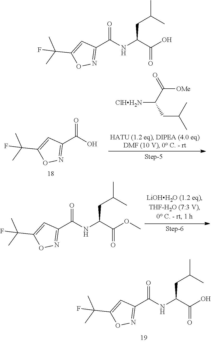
FC(C)(C)C1=CC(C(=O)NC(C(=O)O)CC(C)C)=NO1.C(O)(=O)C1=NOC(C(C)(C)F)=C1.[ClHH2N]C(C([OMe])=O)CC(C)C.FC(C)(C)C1=CC(C(=O)NC(C(=O)OC)CC(C)C)=NO1.FC(C)(C)C1=CC(C(=O)NC(C(=O)O)CC(C)C)=NO1
